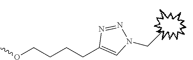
COCCCCC1=CN(CC)N=N1
